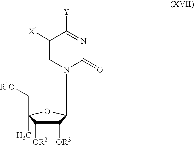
C1([X1])=CN(C2C([OR3])C([OR2])C(C[R1O])(C)O2)C(=O)N=C1[Y]
